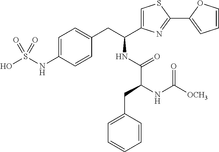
C1=C(C(CC2=CC=C(NS(O)(=O)=O)C=C2)NC(C(NC([OCH3])=O)CC2=CC=CC=C2)=O)N=C(C2=CC=CO2)S1
